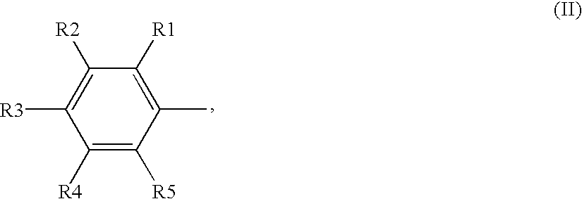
C1(C)=C([R1])C([R2])=C([R3])C([R4])=C1[R5]
